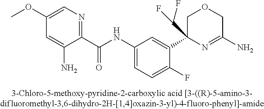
C1(OC)=CN=C(C(NC2=CC=C(F)C(C3(C(F)F)N=C(N)COC3)=C2)=O)C(N)=C1
